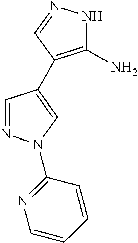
C1=NN(C2=NC=CC=C2)C=C1C1=C(N)NN=C1
